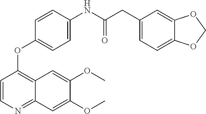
C1=CN=C2C(=C1OC1=CC=C(NC(CC3=CC=C4C(=C3)OCO4)=O)C=C1)C=C(OC)C(OC)=C2
